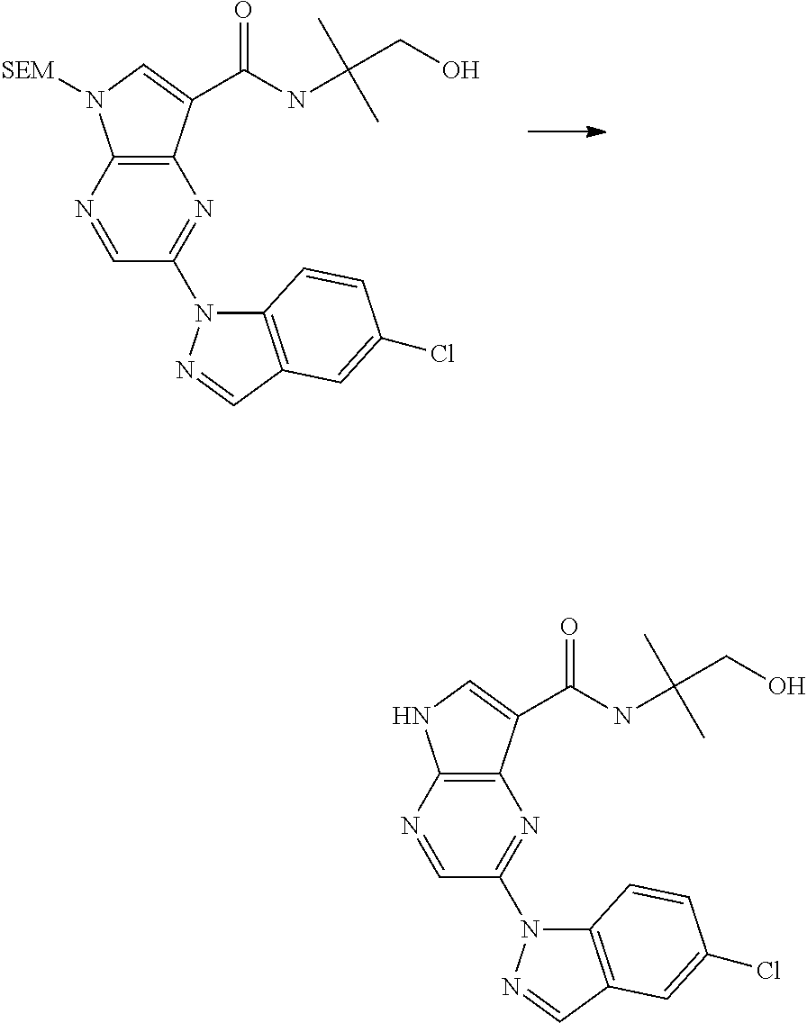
N1=CC(N2C3=C(C=N2)C=C(Cl)C=C3)=NC2=C1N([SEM])C=C2C(NC(CO)(C)C)=O.N1=CC(N2C3=C(C=N2)C=C(Cl)C=C3)=NC2=C1NC=C2C(NC(CO)(C)C)=O
